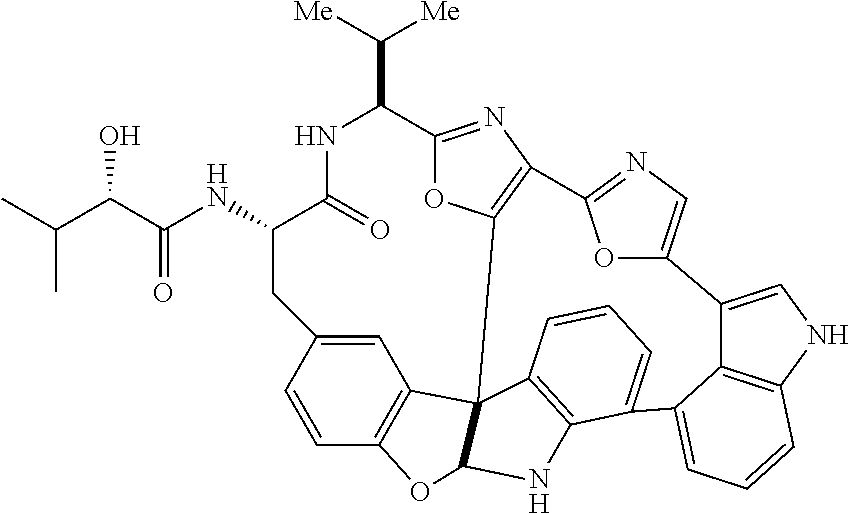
C1C(NC(C(C(C)C)O)=O)C(=O)NC(C([Me])[Me])C2=NC3=C(O2)C24C5=C(C=CC1=C5)OC2NC1=C4C=CC=C1C1=CC=CC2=C1C(=CN2)C1=CN=C3O1
